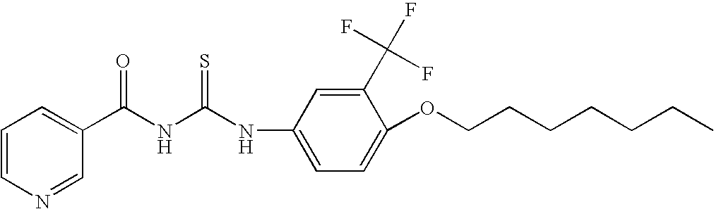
C1(C(NC(NC2=CC=C(OCCCCCCC)C(C(F)(F)F)=C2)=S)=O)=CC=CN=C1
